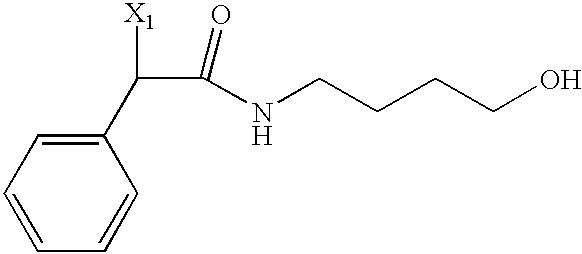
C1(C(C(NCCCCO)=O)[X1])=CC=CC=C1
